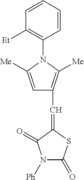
[Ph]N1C(=O)SC(=CC2=C([Me])N(C3=C([Et])C=CC=C3)C([Me])=C2)C1=O
